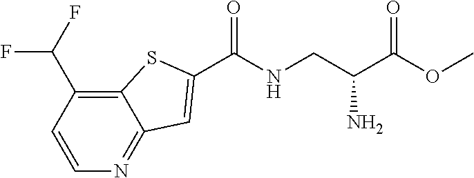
C1=CC(C(F)F)=C2C(=N1)C=C(C(NCC(C(OC)=O)N)=O)S2
